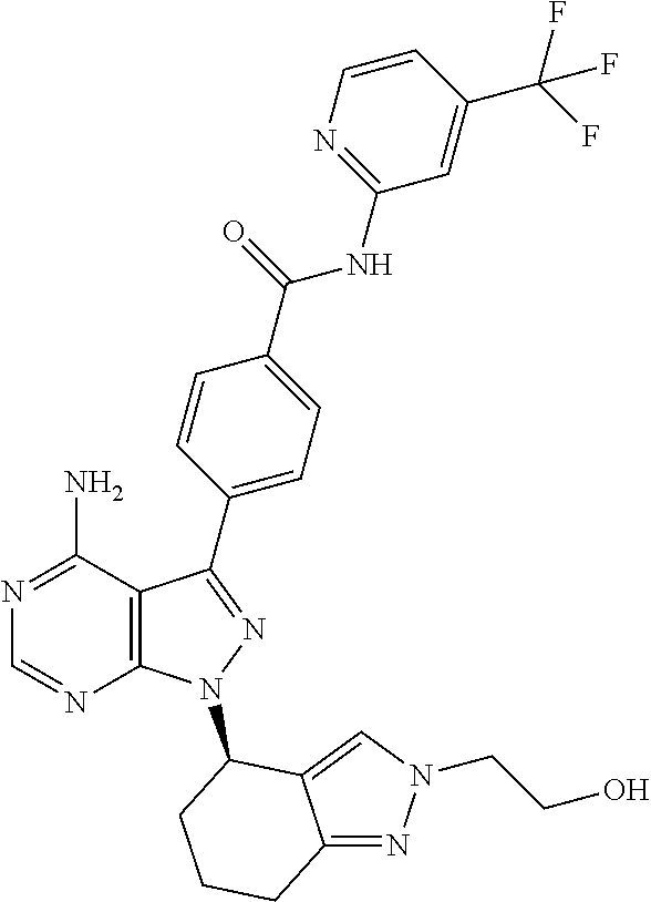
N1=C(N)C2=C(N=C1)N(C1C3=CN(CCO)N=C3CCC1)N=C2C1=CC=C(C(=O)NC2=NC=CC(C(F)(F)F)=C2)C=C1
